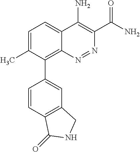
C1=C(C)C(C2=CC3=C(C=C2)C(=O)NC3)=C2C(=C1)C(N)=C(C(N)=O)N=N2
